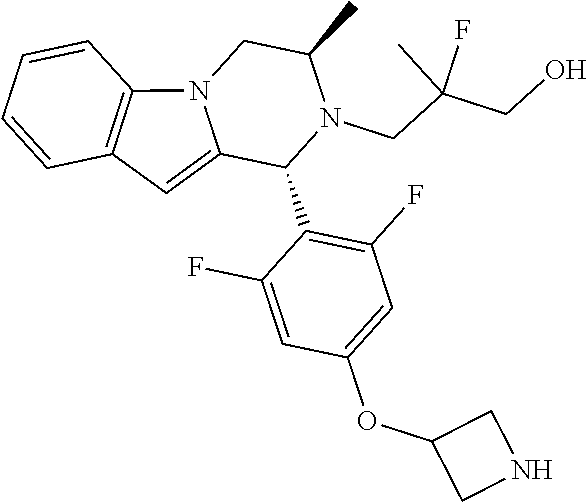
C1=CC=CC2=C1C=C1N2CC(C)N(CC(CO)(C)F)C1C1=C(F)C=C(OC2CNC2)C=C1F
